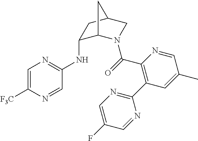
C1=C([F3C])N=CC(NC2C3N(C(=O)C4=C(C5=NC=C(F)C=N5)C=C(C)C=N4)CC(C2)C3)=N1
